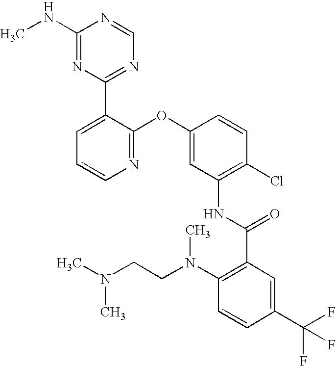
C1(NC)=NC(C2=CC=CN=C2OC2=CC(NC(C3=C(N(CCN(C)C)C)C=CC(C(F)(F)F)=C3)=O)=C(Cl)C=C2)=NC=N1
